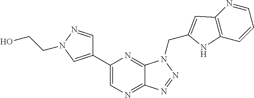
C1=NN(CCO)C=C1C1=CN=C2C(=N1)N(CC1=CC3=C(C=CC=N3)N1)N=N2
